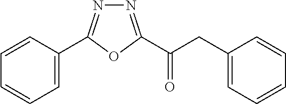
C1=C(C2=NN=C(C(CC3=CC=CC=C3)=O)O2)C=CC=C1
